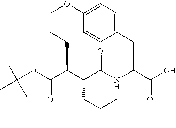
C(OC(C1C(CC(C)C)C(=O)NC(C(O)=O)CC2=CC=C(OCCC1)C=C2)=O)(C)(C)C
